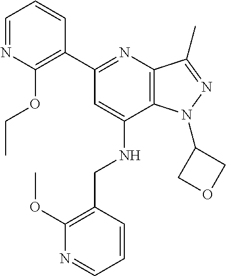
C12=C(C(C)=NN1C1COC1)N=C(C1=C(OCC)N=CC=C1)C=C2NCC1=C(OC)N=CC=C1
